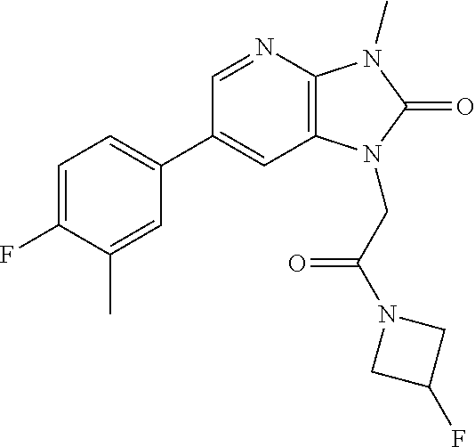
C1(C2=CC=C(F)C(C)=C2)=CC2=C(N=C1)N(C)C(=O)N2CC(N1CC(F)C1)=O
